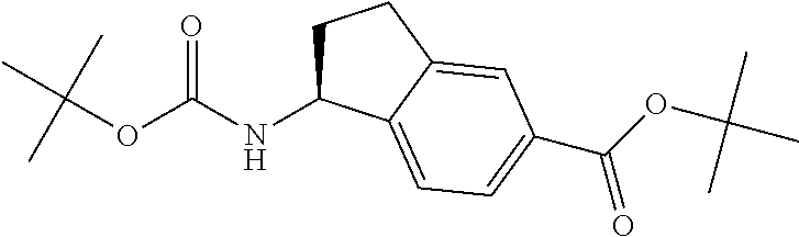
C1C(NC(OC(C)(C)C)=O)C2=CC=C(C(OC(C)(C)C)=O)C=C2C1
